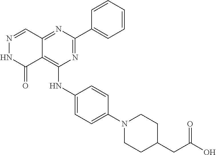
N1=C(C2=CC=CC=C2)N=C2C(=C1NC1=CC=C(N3CCC(CC(O)=O)CC3)C=C1)C(=O)NN=C2
